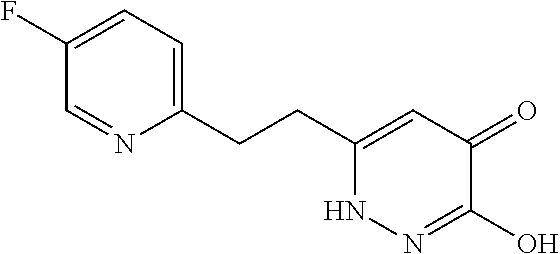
C1(CCC2=CC(=O)C(O)=NN2)=CC=C(F)C=N1
